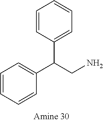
C1=CC(C(CN)C2=CC=CC=C2)=CC=C1
